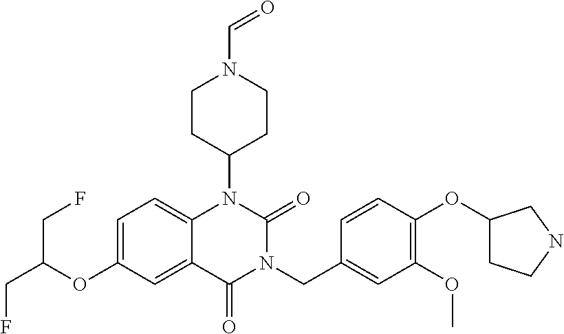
C1=C(OC(CF)CF)C=C2C(=C1)N(C1CCN(C=O)CC1)C(=O)N(CC1=CC(OC)=C(OC3CCNC3)C=C1)C2=O
